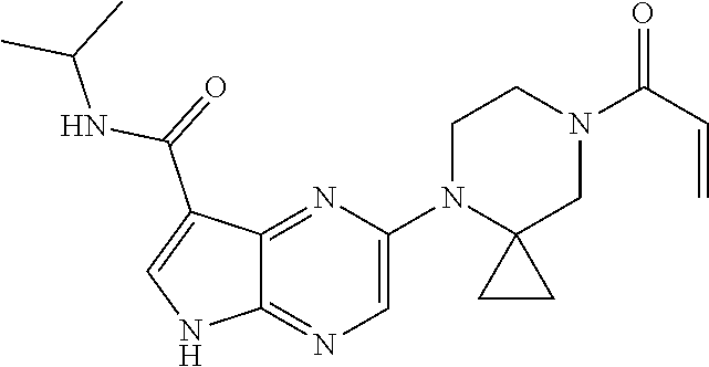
C12=NC(N3C4(CN(C(C=C)=O)CC3)CC4)=CN=C1NC=C2C(=O)NC(C)C
